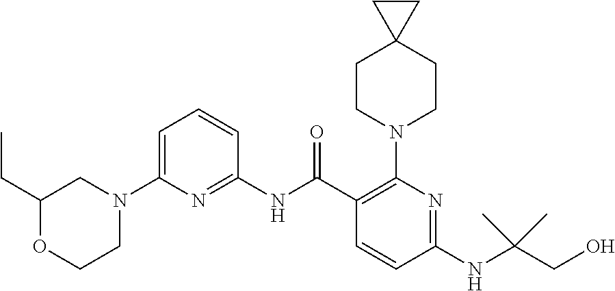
C1(NC(C2=C(N3CCC4(CC3)CC4)N=C(NC(CO)(C)C)C=C2)=O)=NC(N2CC(CC)OCC2)=CC=C1
